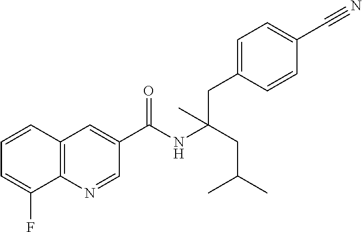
C1=CC2=C(C(F)=C1)N=CC(C(NC(CC(C)C)(CC1=CC=C(C#N)C=C1)C)=O)=C2
